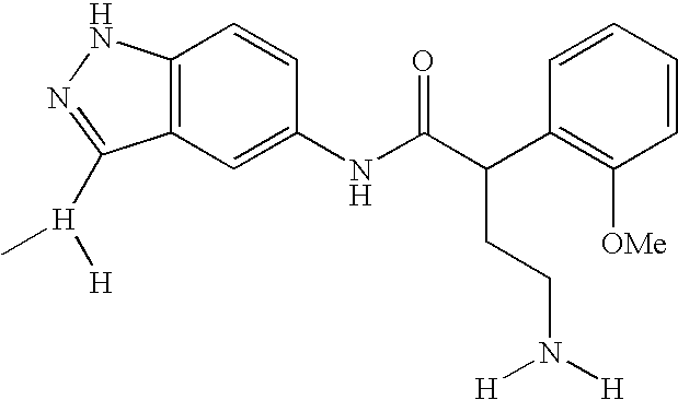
C12=C(C=C(NC(C(C3=C([OMe])C=CC=C3)CCN([H])[H])=O)C=C1)C([H]([H])C)=NN2
